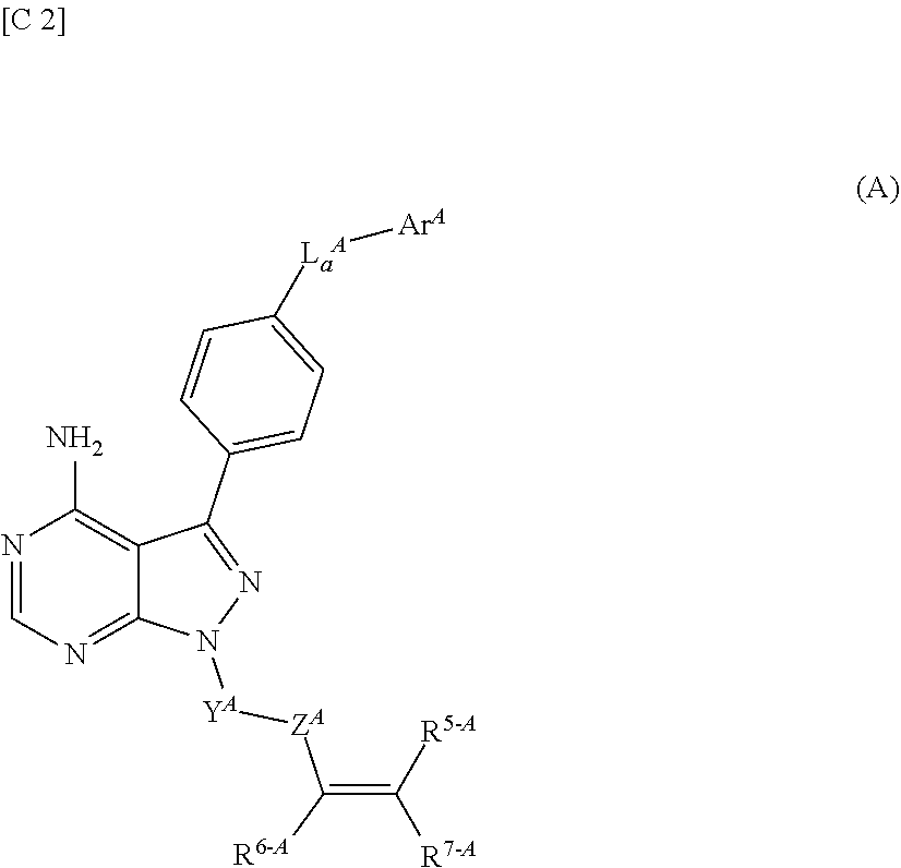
N1=CN=C2C(=C1N)C(C1=CC=C([LaA][ArA])C=C1)=NN2[YA][ZA]C(=C([R5-A])[R7-A])[R6-A]
